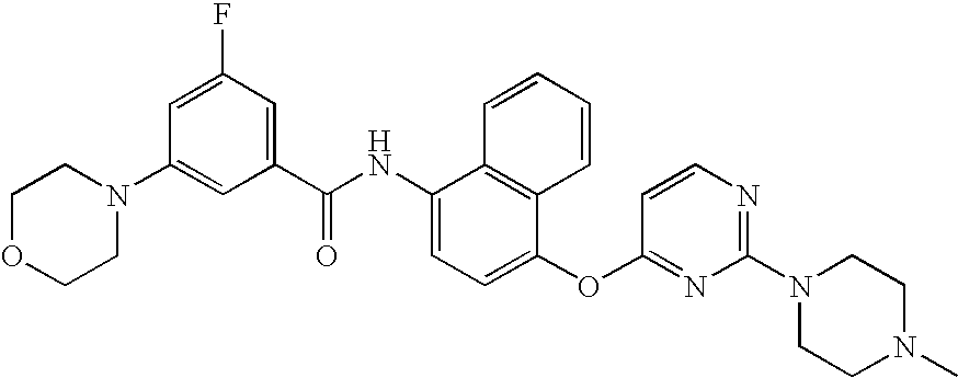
C1OCCN(C2=CC(C(NC3=CC=C(OC4=NC(N5CCN(C)CC5)=NC=C4)C4=C3C=CC=C4)=O)=CC(F)=C2)C1
